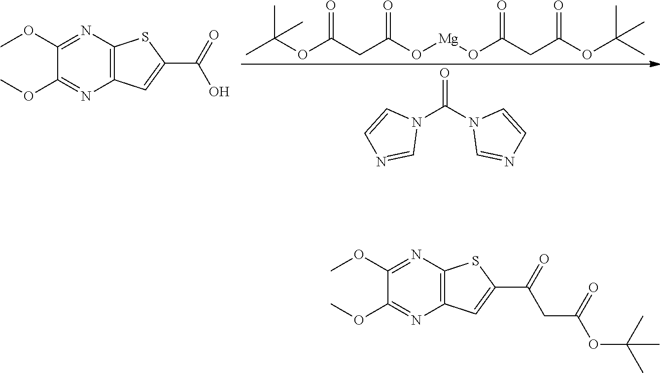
CC(OC(CC(O[Mg]OC(CC(OC(C)(C)C)=O)=O)=O)=O)(C)C.N1(C(N2C=NC=C2)=O)C=CN=C1.C1(OC)=NC2=C(N=C1OC)C=C(C(=O)O)S2.C1(OC)=NC2=C(N=C1OC)C=C(C(=O)CC(OC(C)(C)C)=O)S2
